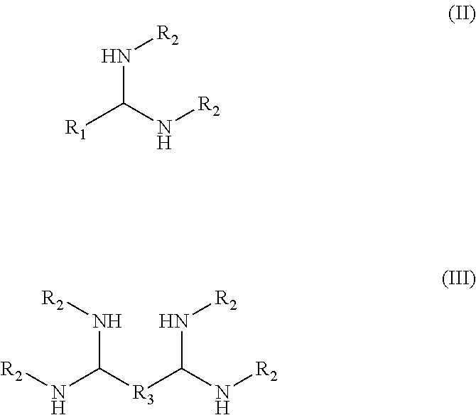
[R1]C(N[R2])N[R2].[R2]NC([R3]C(N[R2])N[R2])N[R2]
